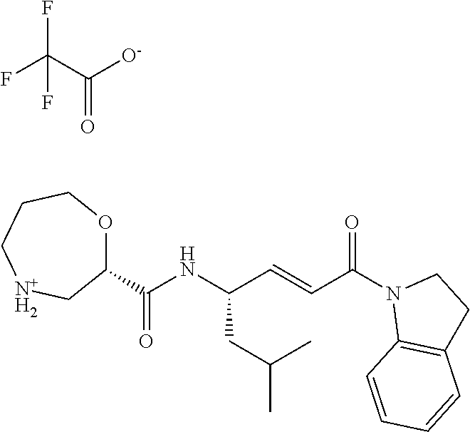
C1(C(NC(C=CC(N2C3=C(CC2)C=CC=C3)=O)CC(C)C)=O)OCCC[N+H2]C1.FC(C([O-])=O)(F)F
